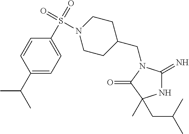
N1C(=N)N(CC2CCN(S(C3=CC=C(C(C)C)C=C3)(=O)=O)CC2)C(=O)C1(CC(C)C)C
